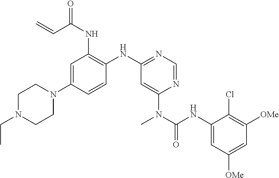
C1=C(N2CCN(CC)CC2)C=CC(NC2=NC=NC(N(C(NC3=CC([OMe])=CC([OMe])=C3Cl)=O)C)=C2)=C1NC(C=C)=O
